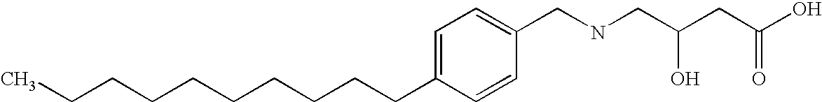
C(CCCCCCC1=CC=C(CNCC(CC(=O)O)O)C=C1)CCC
